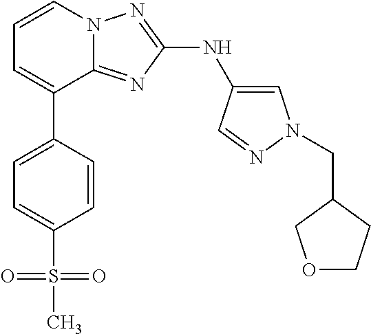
C1=C(C2=CC=CN3C2=NC(NC2=CN(CC4COCC4)N=C2)=N3)C=CC(S(C)(=O)=O)=C1
